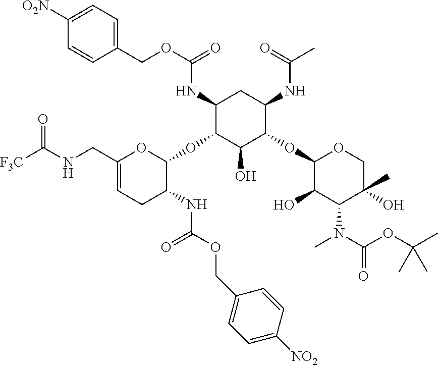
C1([O2N])=CC=C(COC(=O)NC2C(OC3OC(CNC([F3C])=O)=CCC3NC(OCC3=CC=C([NO2])C=C3)=O)C(O)C(OC3C(O)C(N(C)C(OC(C)(C)C)=O)C(O)(C)CO3)C(NC(C)=O)C2)C=C1
